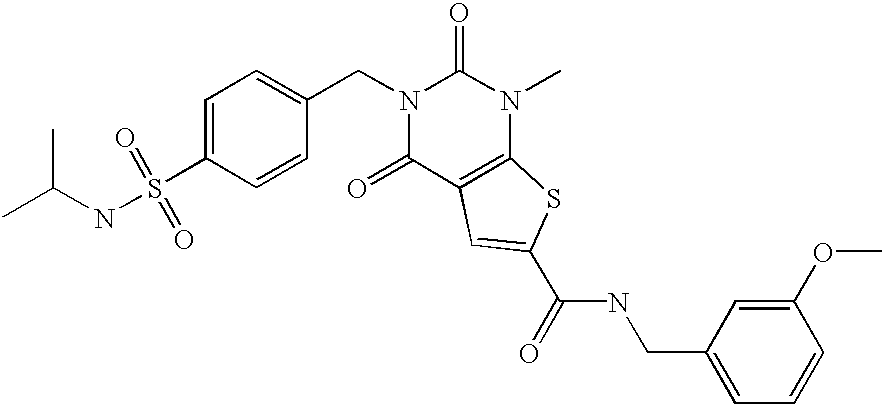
C(N1C(=O)N(C)C2=C(C1=O)C=C(C(NCC1=CC=CC(OC)=C1)=O)S2)C1=CC=C(S(=O)(=O)NC(C)C)C=C1
